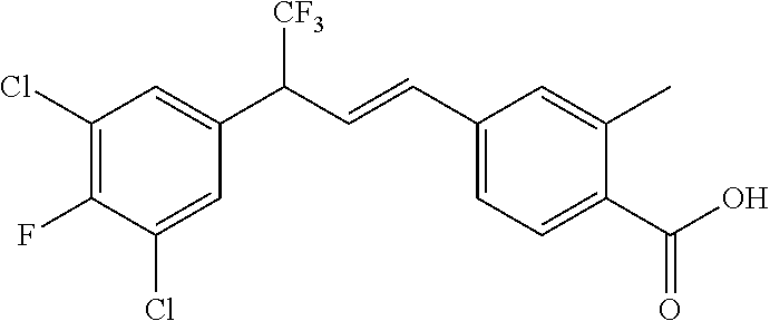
ClC1=C(F)C(Cl)=CC(C(C=CC2=CC=C(C(O)=O)C(C)=C2)[CF3])=C1
